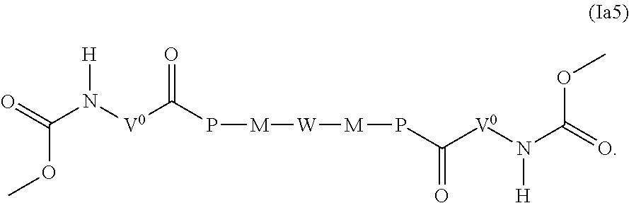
C(OC)(=O)N([V0]C(P[M][W][M]PC([V0]N(C(=O)OC)[H])=O)=O)[H]
